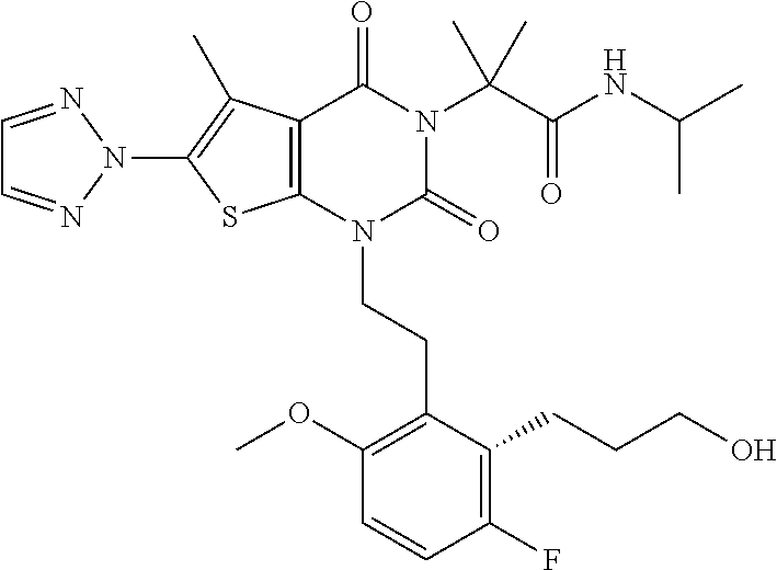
C12=C(N(CCC3=C(OC)C=CC(F)=C3CCCO)C(=O)N(C(C(NC(C)C)=O)(C)C)C1=O)SC(N1N=CC=N1)=C2C
